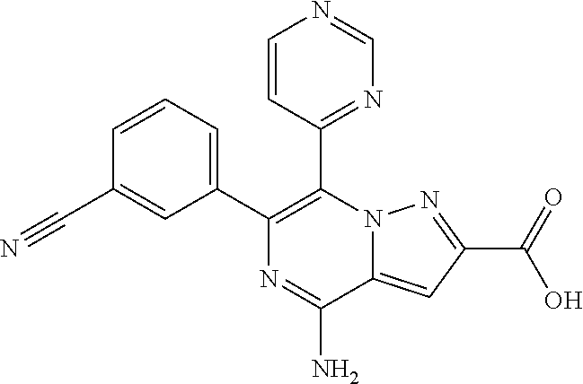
C1=CC=C(C2=C(C3=NC=NC=C3)N3C(=CC(C(=O)O)=N3)C(N)=N2)C=C1C#N
